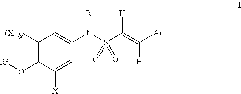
C1([(X1)g])=C(O[R3])C([X])=CC(N(S(C(=C([Ar])[H])[H])(=O)=O)[R])=C1
